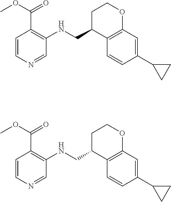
C1=CN=CC(NCC2C3=C(OCC2)C=C(C2CC2)C=C3)=C1C(OC)=O.C1=CN=CC(NCC2C3=C(OCC2)C=C(C2CC2)C=C3)=C1C(OC)=O
